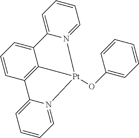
C1=C2N(=CC=C1)[Pt]1(OC3=CC=CC=C3)C3=C(C=CC=C32)C2=CC=CC=N21
